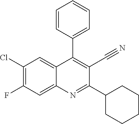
C1(Cl)=C(F)C=C2C(=C1)C(C1=CC=CC=C1)=C(C#N)C(C1CCCCC1)=N2
